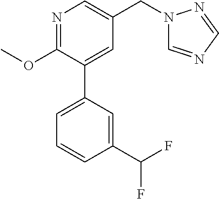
C1(OC)=NC=C(CN2C=NC=N2)C=C1C1=CC=CC(C(F)F)=C1
